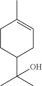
C1CC(C(C)(C)O)CC=C1C
